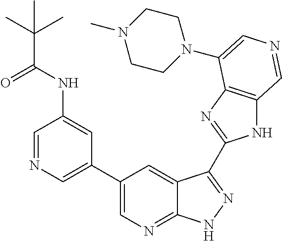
C1(C2=CN=CC(NC(C(C)(C)C)=O)=C2)=CN=C2C(=C1)C(C1=NC3=C(N1)C=NC=C3N1CCN(C)CC1)=NN2
